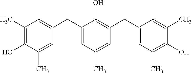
C1(C)=C(O)C(C)=CC(CC2=CC(C)=CC(CC3=CC(C)=C(O)C(C)=C3)=C2O)=C1
